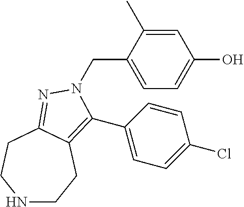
N1CCC2=C(C3=CC=C(Cl)C=C3)N(CC3=CC=C(O)C=C3C)N=C2CC1
